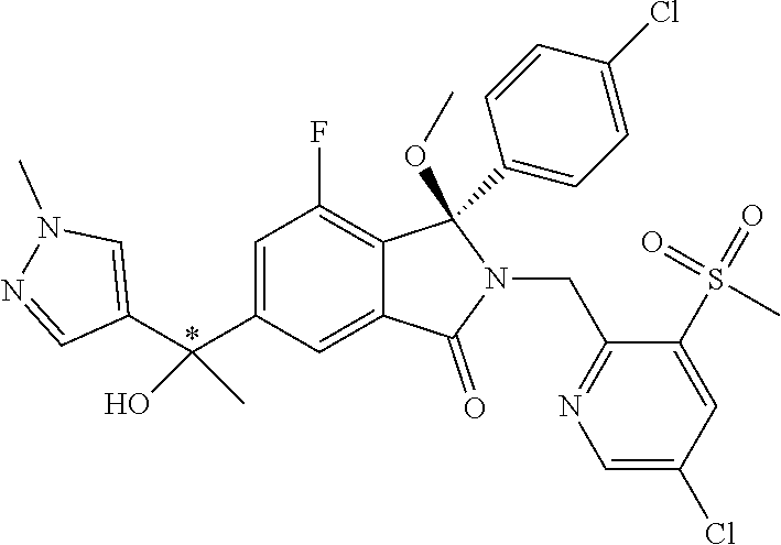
C1=C(C(C2=CN(C)N=C2)(O)C)C=C2C(=C1F)C(OC)(C1=CC=C(Cl)C=C1)N(CC1=NC=C(Cl)C=C1S(=O)(=O)C)C2=O
